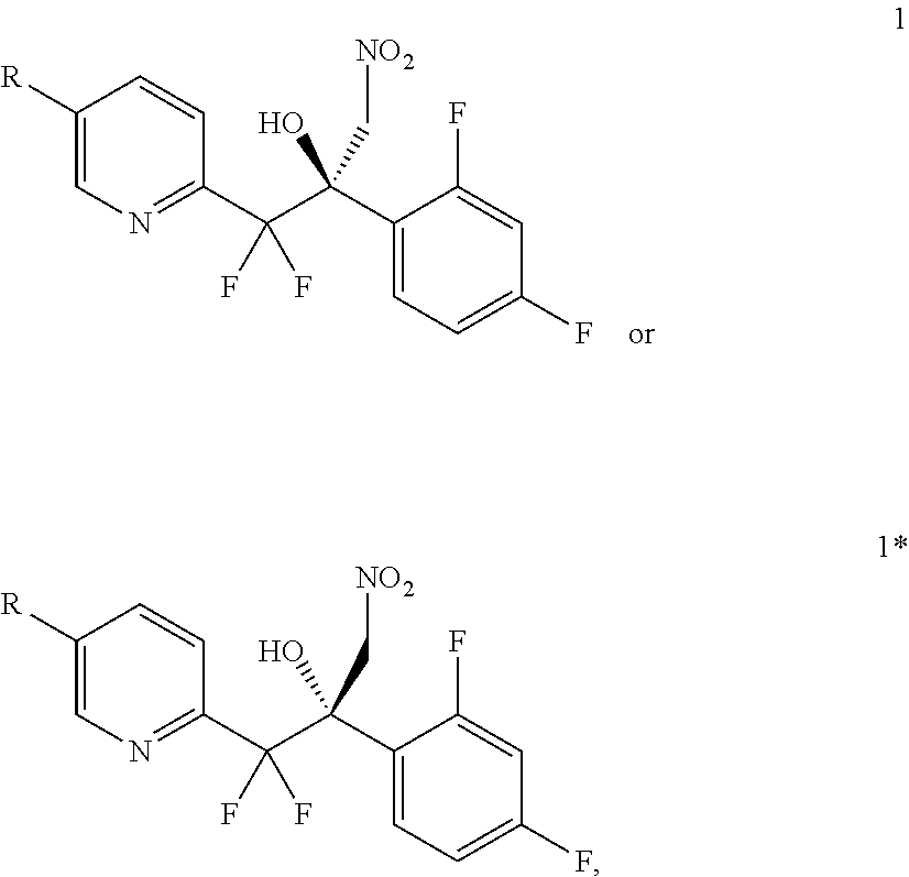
C(C[NO2])(C(C1=NC=C([R])C=C1)(F)F)(C1=CC=C(F)C=C1F)O.C(C[NO2])(C(C1=NC=C([R])C=C1)(F)F)(C1=CC=C(F)C=C1F)O
